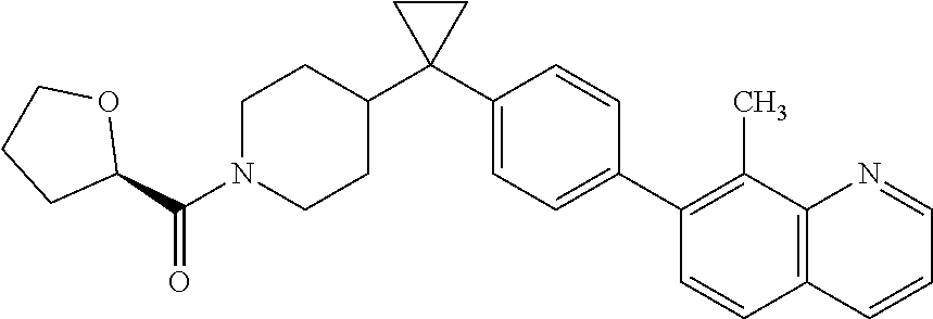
C1=C(C2=C(C)C3=C(C=C2)C=CC=N3)C=CC(C2(C3CCN(C(=O)C4CCCO4)CC3)CC2)=C1
